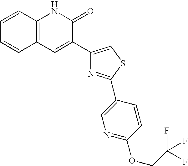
C1=CC2=C(C=C1)NC(=O)C(C1=CSC(C3=CN=C(OCC(F)(F)F)C=C3)=N1)=C2
